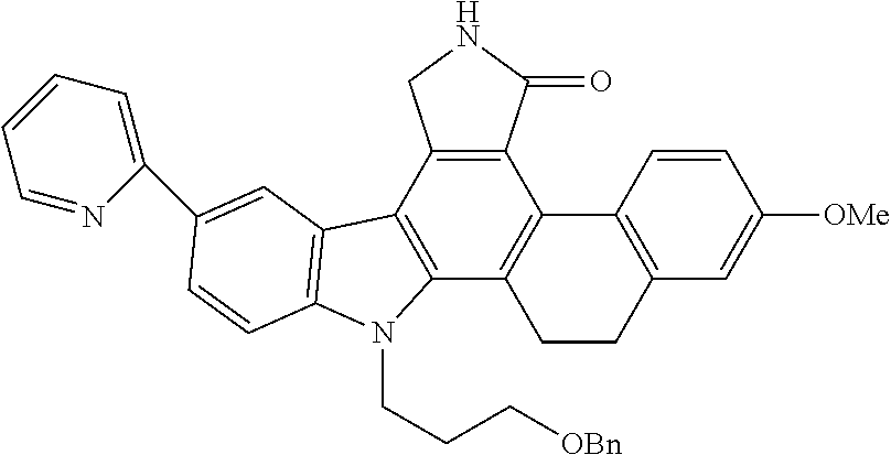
C12=C(C3=C(C4=C1C1=C(CC4)C=C([OMe])C=C1)N(CCC[OBn])C1=C3C=C(C3=CC=CC=N3)C=C1)CNC2=O
